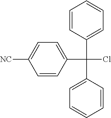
C1=CC(C(C2=CC=CC=C2)(C2=CC=CC=C2)Cl)=CC=C1[NC]
